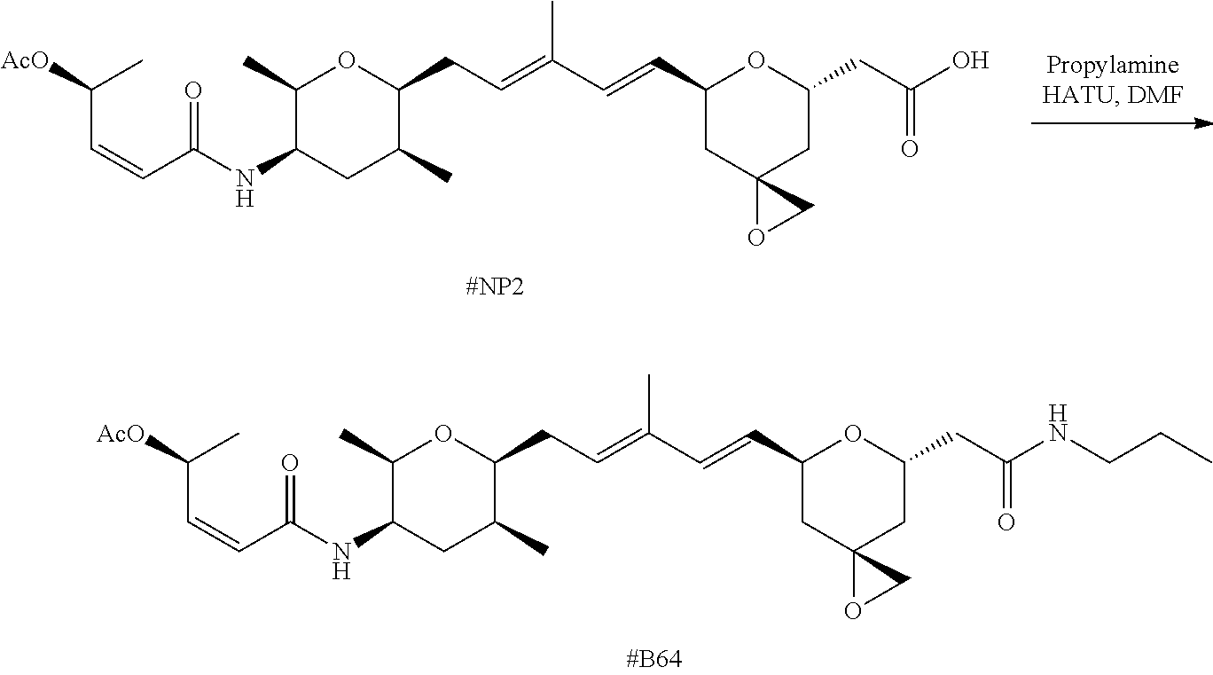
C1(C)C(NC(C=CC([AcO])C)=O)CC(C)C(CC=C(C=CC2CC3(CC(CC(=O)O)O2)OC3)C)O1.C1(C)C(NC(C=CC([AcO])C)=O)CC(C)C(CC=C(C=CC2CC3(CC(CC(=O)NCCC)O2)OC3)C)O1
